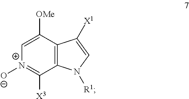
C12=C(C([OMe])=C[N+]([O-])=C1[X3])C([X1])=CN2[R1]
